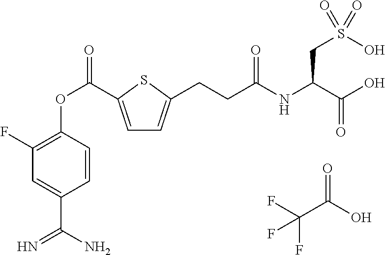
FC(C(O)=O)(F)F.C1=C(C(OC2=C(F)C=C(C(N)=N)C=C2)=O)SC(CCC(NC(C(O)=O)CS(=O)(O)=O)=O)=C1
